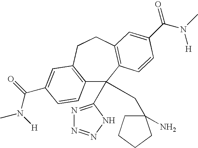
C12=C(CCC3=C(C1(CC1(N)CCCC1)C1=NN=NN1)C=CC(C(N(C)[H])=O)=C3)C=C(C(=O)N([H])C)C=C2
